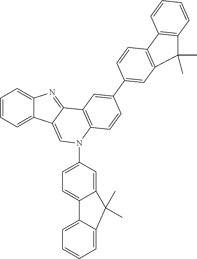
C1=CC=C2C(=C1)N=C1C2=CN(C2=CC=C3C(=C2)C(C)(C)C2=CC=CC=C32)C2=C1C=C(C1=CC3=C(C=C1)C1=C(C=CC=C1)C3(C)C)C=C2
